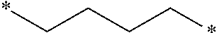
*CCCC*
